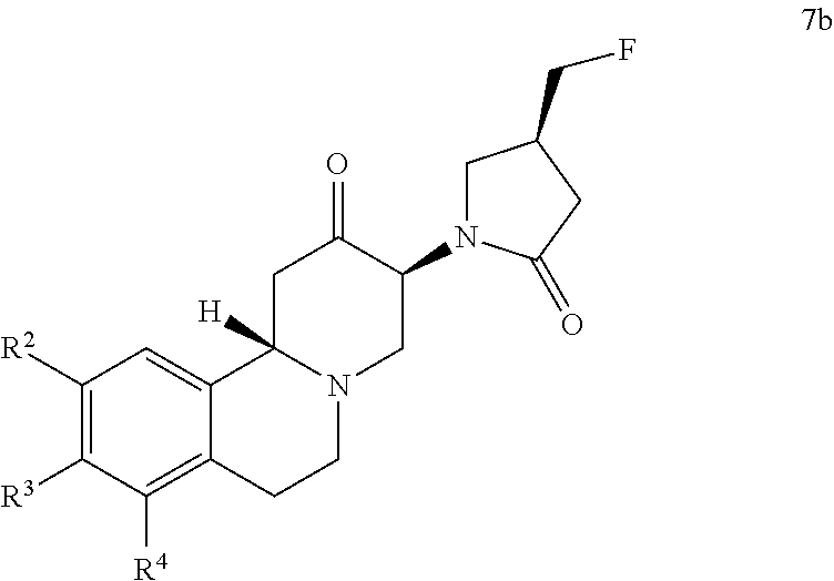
C1N(C2C(=O)CC3([H])C4=CC([R2])=C([R3])C([R4])=C4CCN3C2)C(=O)CC1CF
